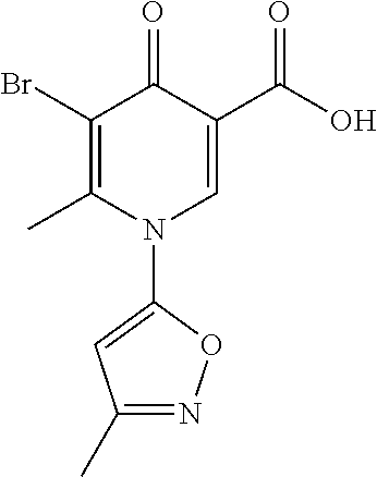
C1(Br)=C(C)N(C2=CC(C)=NO2)C=C(C(O)=O)C1=O
